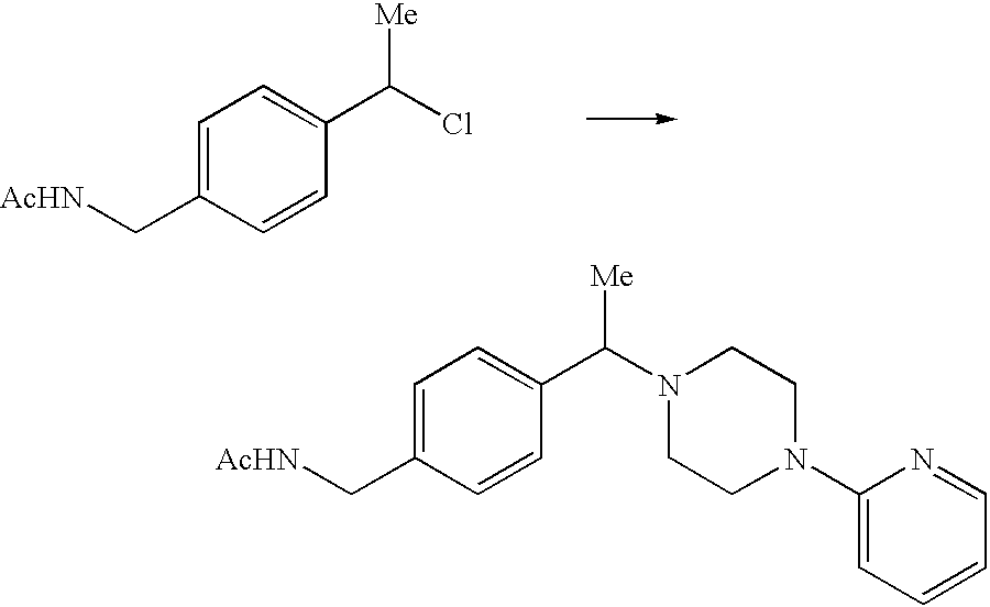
C1=C(C[AcHN])C=CC(C(N2CCN(C3=CC=CC=N3)CC2)[Me])=C1.C1=C(C[AcHN])C=CC(C(Cl)[Me])=C1
